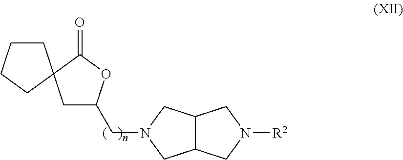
C1C(CN2CC3C(C2)CN([R2])C3)OC(=O)C12CCCC2
